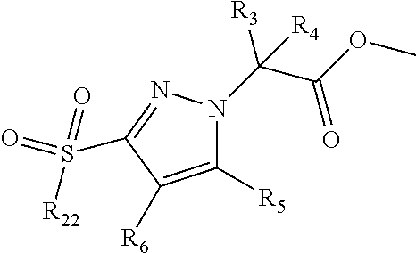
C1([R5])=C([R6])C(S([R22])(=O)=O)=NN1C(C(OC)=O)([R3])[R4]
